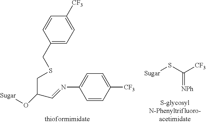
[Sugar]SC([CF3])=[NPh].C1=CC(CSCC(O[Sugar])C=NC2=CC=C([CF3])C=C2)=CC=C1[CF3]
